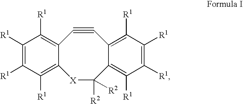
C12=C([R1])C([R1])=C([R1])C([R1])=C1[X]C([R2])([R2])C1=C([R1])C([R1])=C([R1])C([R1])=C1C#C2
